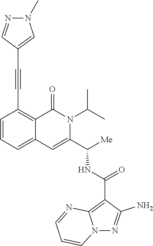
C1=CC=C2C(=C1C#CC1=CN(C)N=C1)C(=O)N(C(C)C)C(C([Me])NC(C1=C3N(N=C1N)C=CC=N3)=O)=C2
